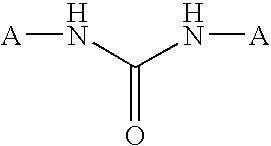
N(C(N[A])=O)[A]
